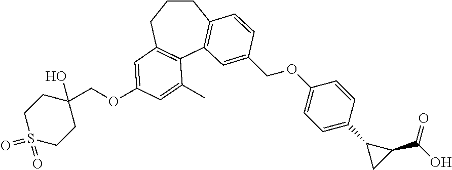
C1S(=O)(=O)CCC(O)(COC2=CC3=C(C4=C(CCC3)C=CC(COC3=CC=C(C5CC5C(=O)O)C=C3)=C4)C(C)=C2)C1
